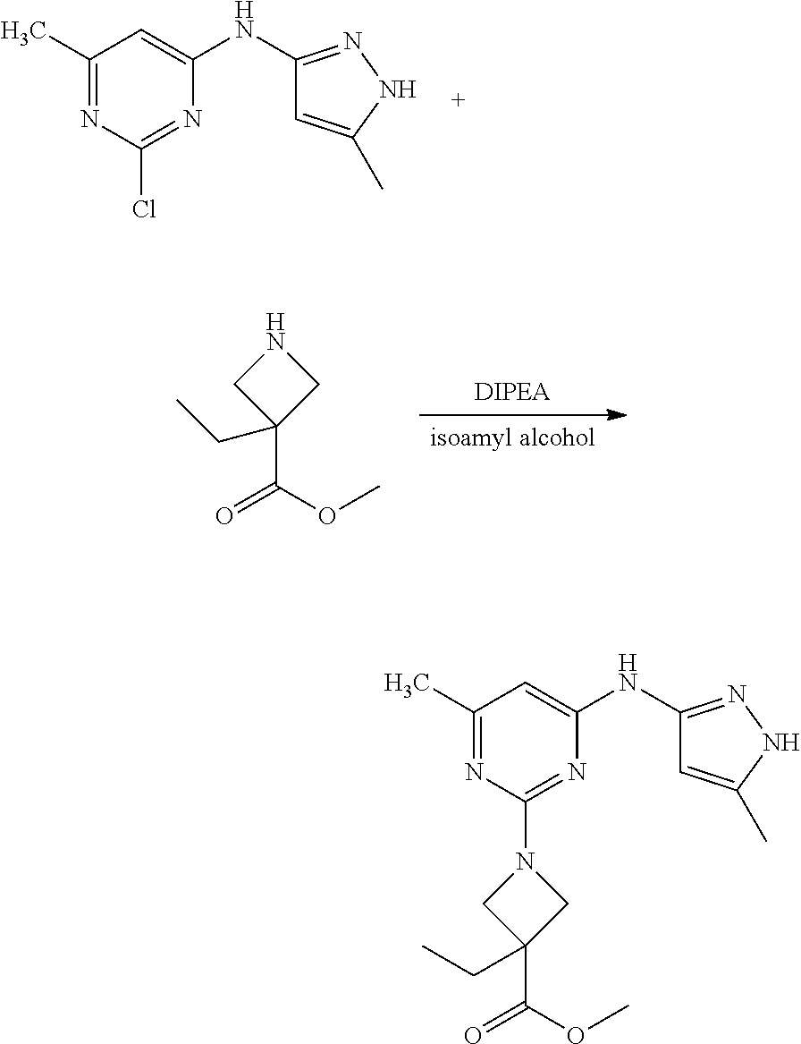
C1(C)=NC(Cl)=NC(NC2=NNC(C)=C2)=C1.N1CC(C(OC)=O)(CC)C1.C1(C)=NC(N2CC(C(OC)=O)(CC)C2)=NC(NC2=NNC(C)=C2)=C1
